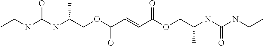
CCNC(NC(COC(C=CC(OCC(NC(NCC)=O)C)=O)=O)C)=O
